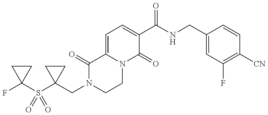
C1(CN2CCN3C(=CC=C(C(NCC4=CC(F)=C([CN])C=C4)=O)C3=O)C2=O)(S(C2(F)CC2)(=O)=O)CC1
